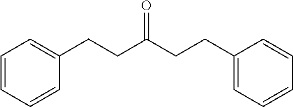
C1=CC(CCC(=O)CCC2=CC=CC=C2)=CC=C1
